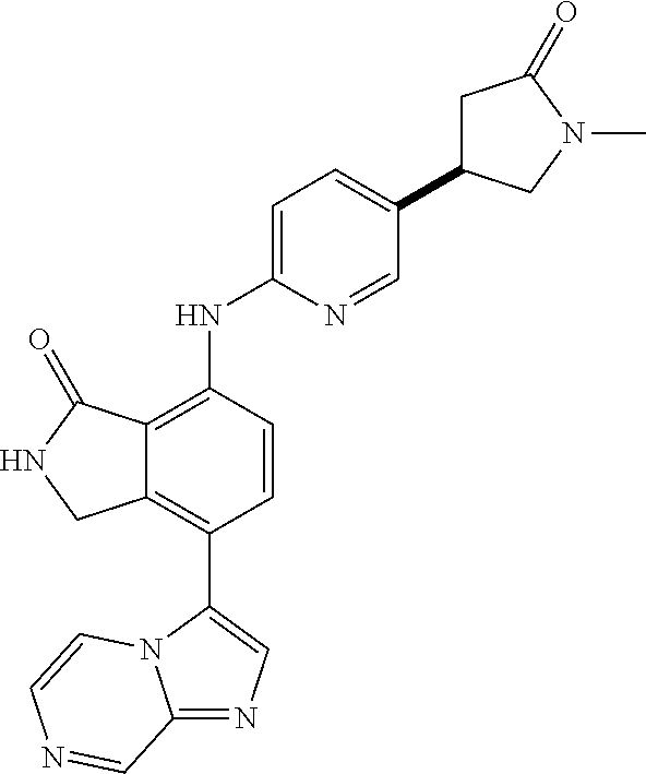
C12=NC=C(C3=C4C(=C(NC5=CC=C(C6CC(=O)N(C)C6)C=N5)C=C3)C(=O)NC4)N1C=CN=C2
